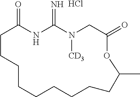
C1C(=O)NC(=N)N([CD3])CC(=O)OC(C)CCCCCCCC1.Cl
